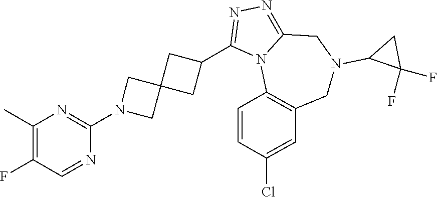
C1(F)=C(C)N=C(N2CC3(C2)CC(C2=NN=C4N2C2=C(CN(C5C(F)(F)C5)C4)C=C(Cl)C=C2)C3)N=C1
